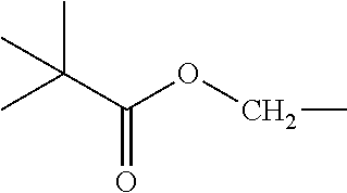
CC(C(OCC)=O)(C)C
